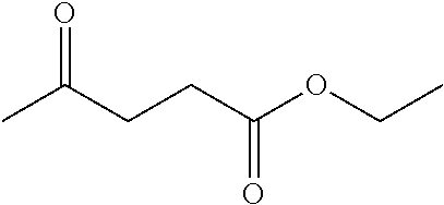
C(C(C)=O)CC(=O)OCC
